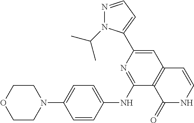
C1COCCN1C1=CC=C(NC2=NC(C3=CC=NN3C(C)C)=CC3=C2C(=O)NC=C3)C=C1
